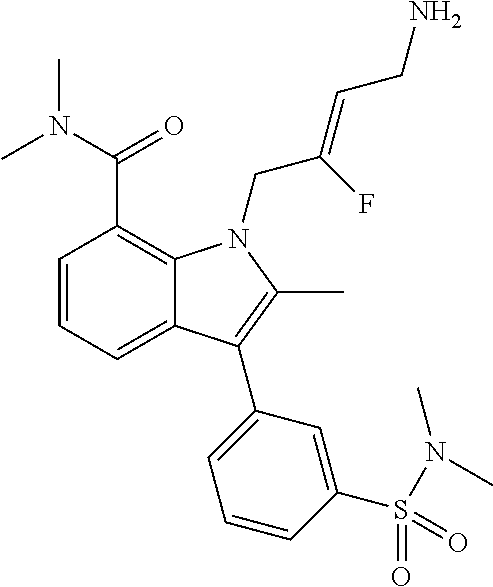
C1=CC=C2C(=C1C(N(C)C)=O)N(CC(=CCN)F)C(C)=C2C1=CC=CC(S(N(C)C)(=O)=O)=C1
